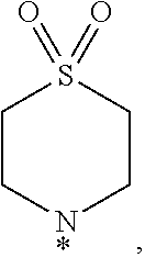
C1C[N*]CCS1(=O)=O
